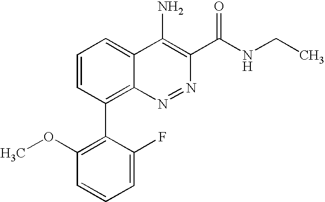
C1=CC(C2=C(OC)C=CC=C2F)=C2C(=C1)C(N)=C(C(NCC)=O)N=N2
